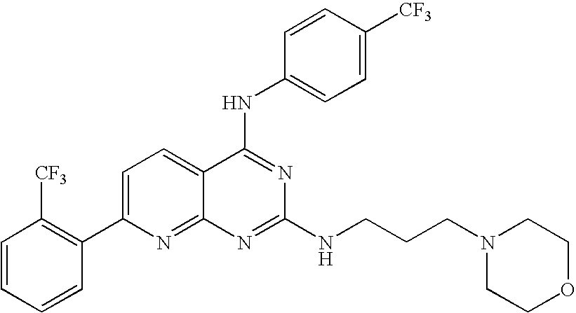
C1=CC=CC(C2=CC=C3C(=N2)N=C(NCCCN2CCOCC2)N=C3NC2=CC=C([CF3])C=C2)=C1[CF3]
